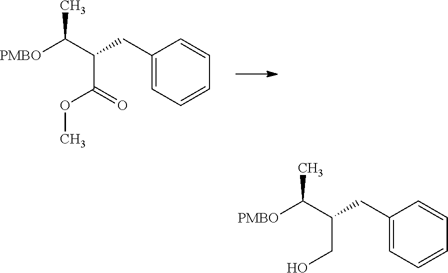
[PMBO]C(C(C(=O)OC)CC1=CC=CC=C1)C.[PMBO]C(C(CO)CC1=CC=CC=C1)C
